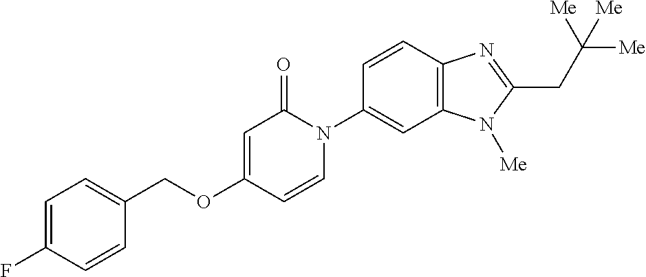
C1(COC2=CC(=O)N(C3=CC4=C(C=C3)N=C(CC([Me])([Me])[Me])N4[Me])C=C2)=CC=C(F)C=C1
